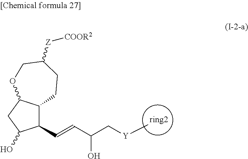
C1(C=CC(C[Y]C)O)C2C(CC1O)OCC([Z][COOR2])CC2.[ring2]
